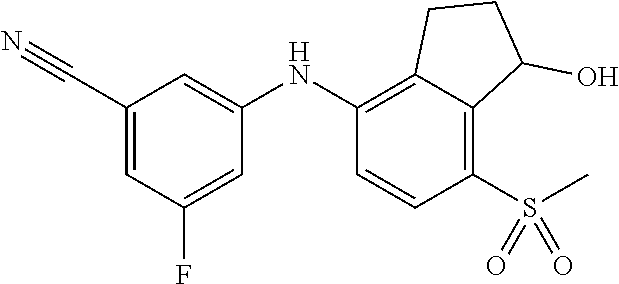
C1(C#N)=CC(F)=CC(NC2=C3C(=C(S(C)(=O)=O)C=C2)C(O)CC3)=C1
